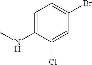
C1=C(NC)C(Cl)=CC(Br)=C1
